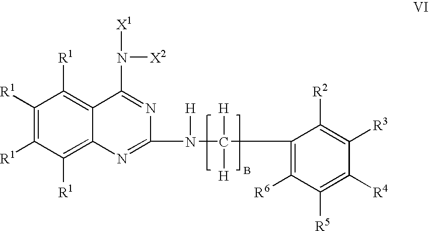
C1([R1])=C([R1])C([R1])=C2C(=C1[R1])C(N([X1])[X2])=NC(N([H])C([H])([H])C1=C([R6])C([R5])=C([R4])C([R3])=C1[R2])=N2
